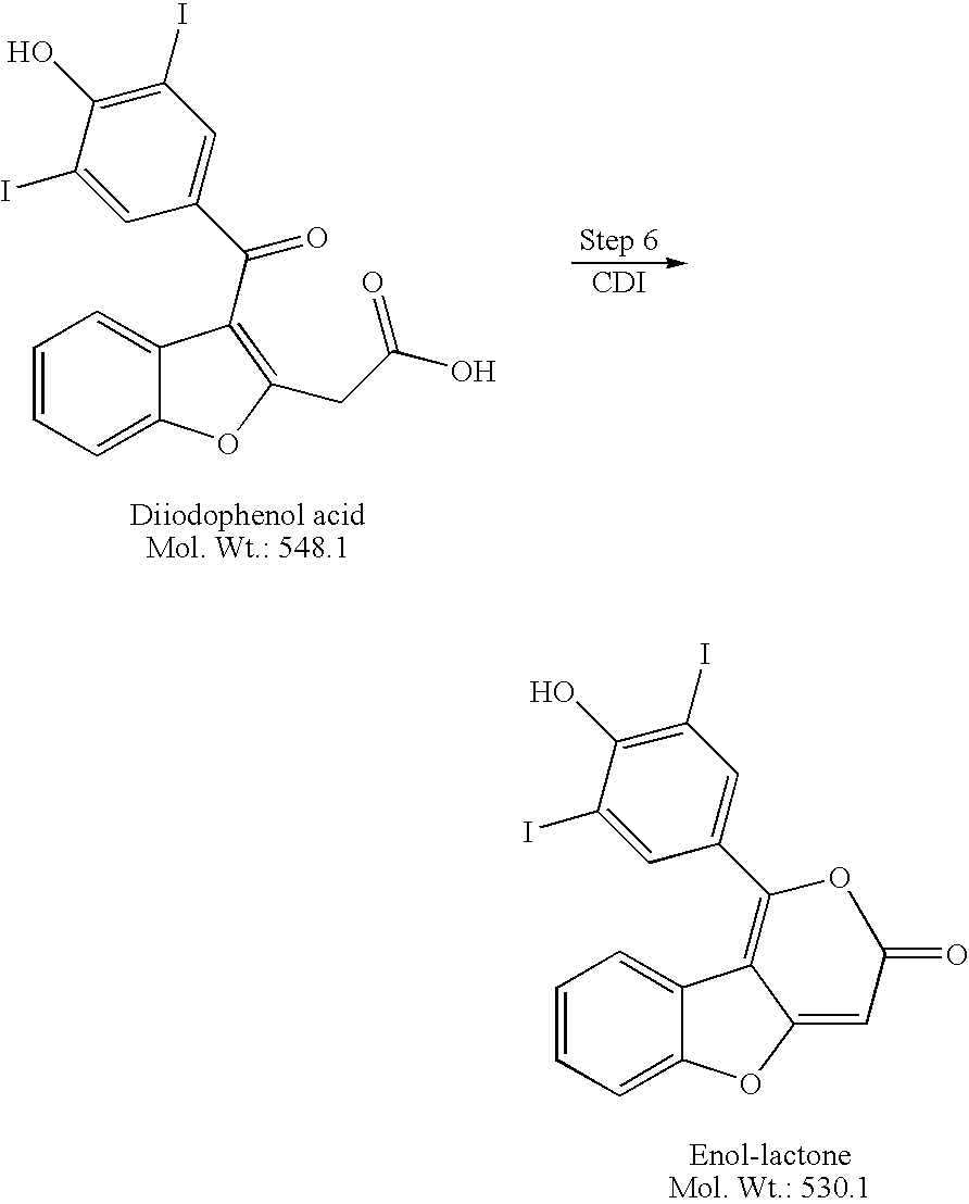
[CDI].C1=CC=C2C(=C1)C(C(=O)C1=CC(I)=C(O)C(I)=C1)=C(CC(O)=O)O2.C1=CC=C2C(=C1)C1=C(C3=CC(I)=C(O)C(I)=C3)OC(=O)C=C1O2
